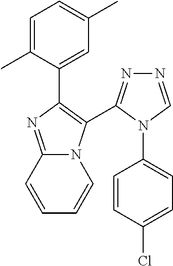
C12=NC(C3=CC(C)=CC=C3C)=C(C3=NN=CN3C3=CC=C(Cl)C=C3)N1C=CC=C2
